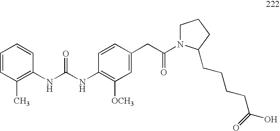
C1(NC(NC2=C([OCH3])C=C(CC(=O)N3CCCC3CCCCC(=O)O)C=C2)=O)=C(C)C=CC=C1
